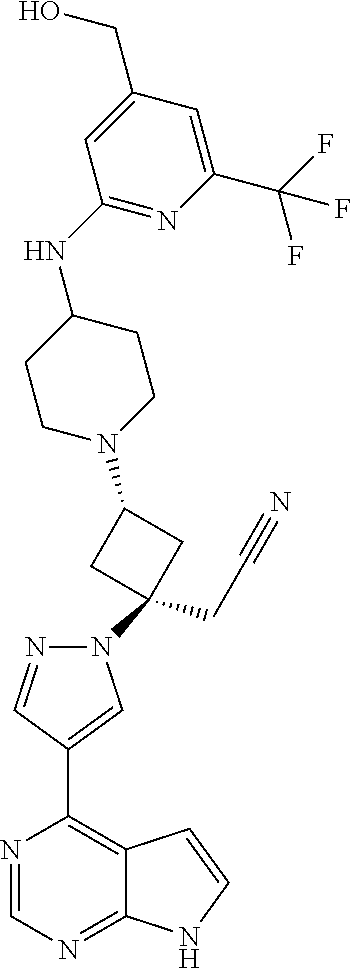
N1=CN=C2C(=C1C1=CN(C3(CC#N)CC(N4CCC(NC5=NC(C(F)(F)F)=CC(CO)=C5)CC4)C3)N=C1)C=CN2
